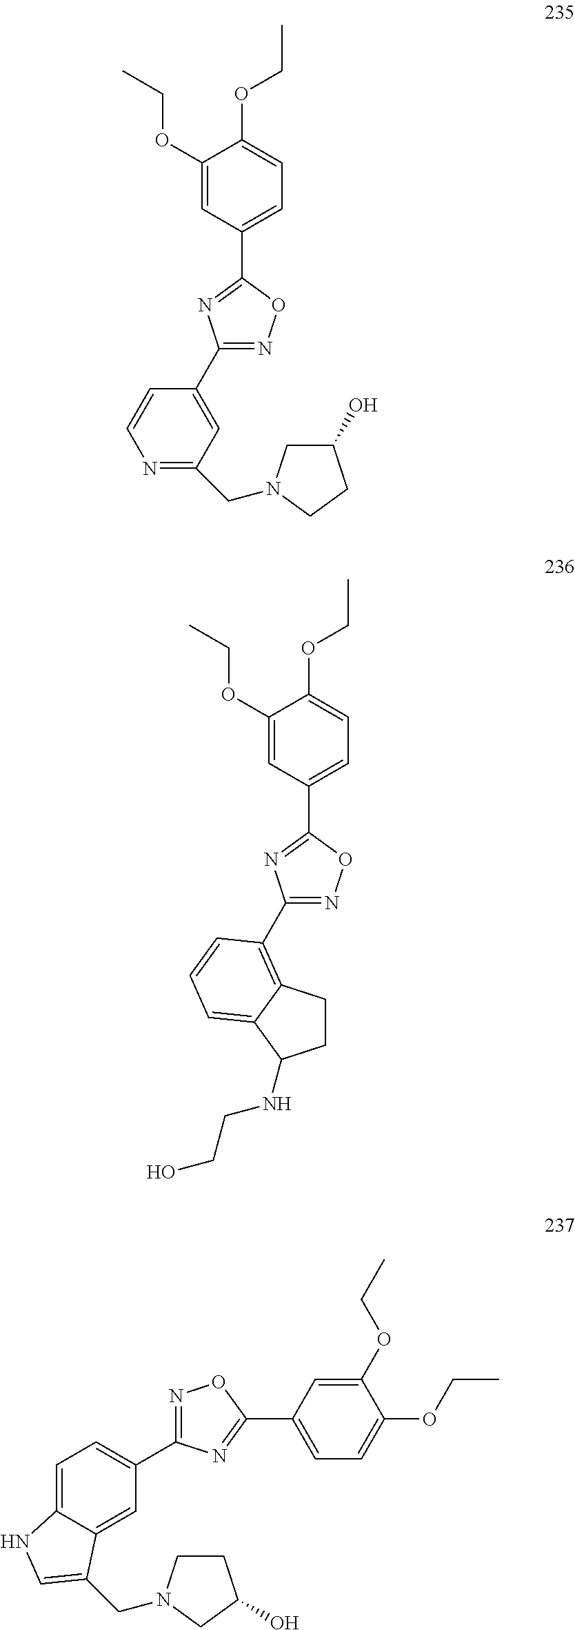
C1(OCC)=CC(C2=NC(C3=CC(CN4CC(O)CC4)=NC=C3)=NO2)=CC=C1OCC.C1(OCC)=CC(C2=NC(C3=C4CCC(NCCO)C4=CC=C3)=NO2)=CC=C1OCC.C1CN(CC2=CNC3=CC=C(C4=NOC(C5=CC=C(OCC)C(OCC)=C5)=N4)C=C32)CC1O
